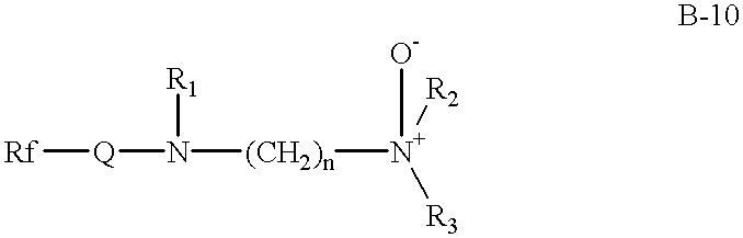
[Rf][Q]N([(CH2)n][N+]([R2])([R3])[O-])[R1]
